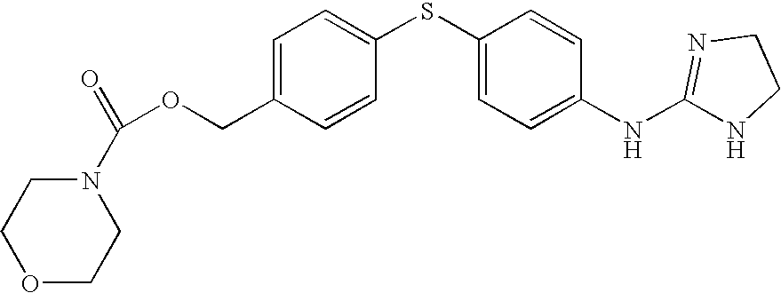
C1=C(COC(N2CCOCC2)=O)C=CC(SC2=CC=C(NC3=NCCN3)C=C2)=C1
